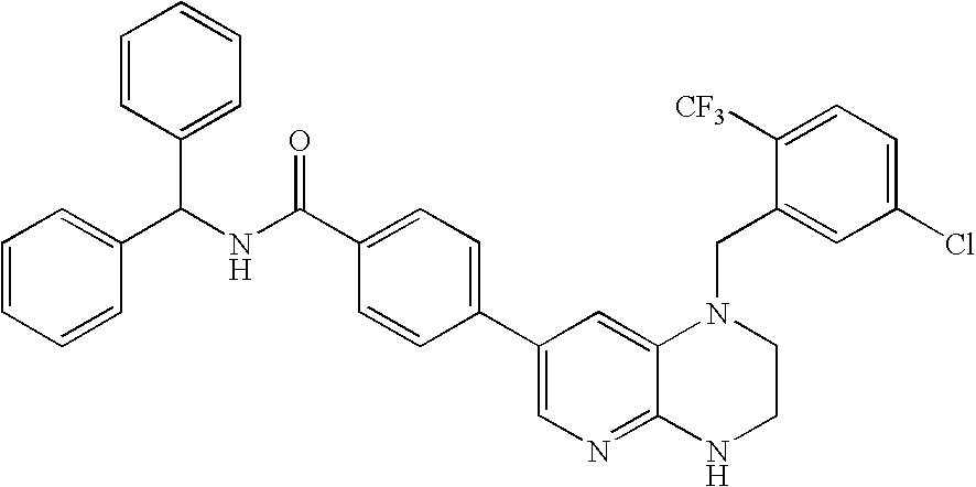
C1(C2=CN=C3C(=C2)N(CC2=CC(Cl)=CC=C2[CF3])CCN3)=CC=C(C(NC(C2=CC=CC=C2)C2=CC=CC=C2)=O)C=C1
